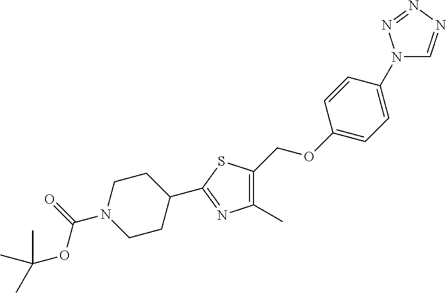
N1(C2=CC=C(OCC3=C(C)N=C(C4CCN(C(=O)OC(C)(C)C)CC4)S3)C=C2)C=NN=N1
